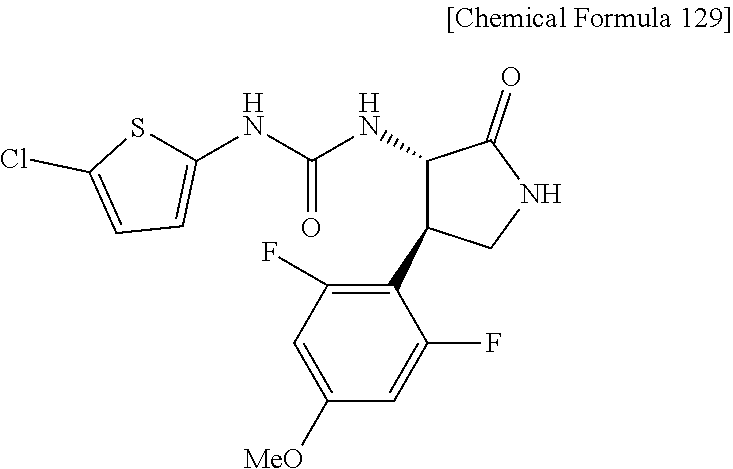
C1(NC(=O)NC2C(C3=C(F)C=C([MeO])C=C3F)CNC2=O)=CC=C(Cl)S1
